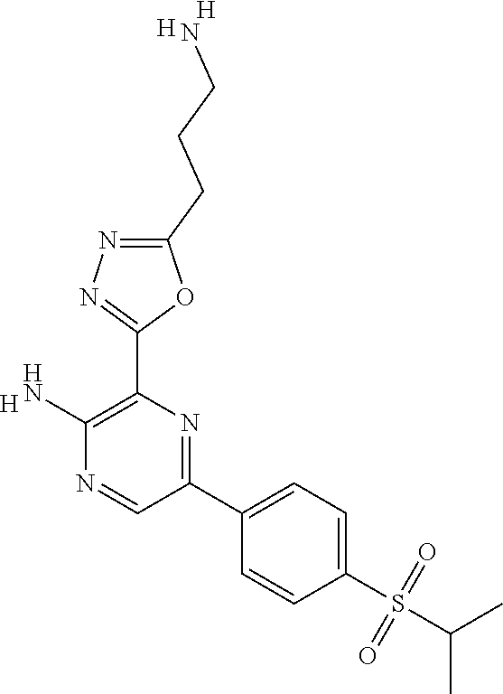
[H].C1(N)=C(C2=NN=C(CCCN)O2)N=C(C2=CC=C(S(=O)(=O)C(C)C)C=C2)C=N1.[H].[H]
